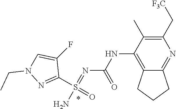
N(C1=C2C(=NC(C[F3C])=C1C)CCC2)C(N=S(N)(C1=NN(CC)C=C1F)=O)=O
